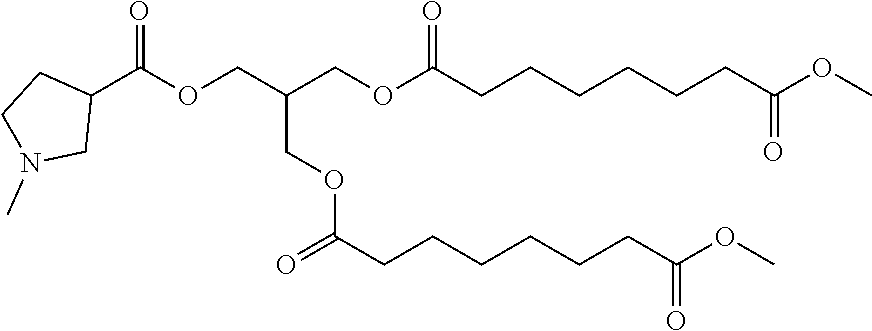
O(CC(COC(CCCCCCC(OC)=O)=O)COC(=O)CCCCCCC(OC)=O)C(C1CCN(C)C1)=O
